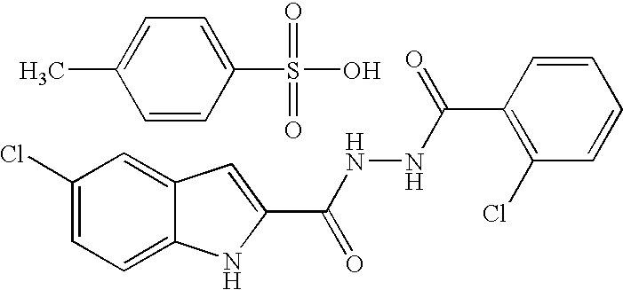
C1(S(O)(=O)=O)=CC=C(C)C=C1.C1(Cl)=CC=C2C(=C1)C=C(C(NNC(C1=C(Cl)C=CC=C1)=O)=O)N2
